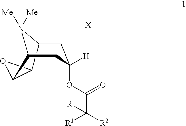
[H]C1(OC(C([R2])([R1])[R])=O)CC2C3OC3C(N2([Me])[Me])C1
